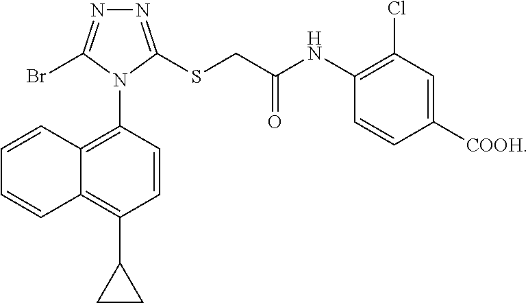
C12=C(C3CC3)C=CC(N3C(SCC(=O)NC4=C(Cl)C=C([COOH])C=C4)=NN=C3Br)=C1C=CC=C2
